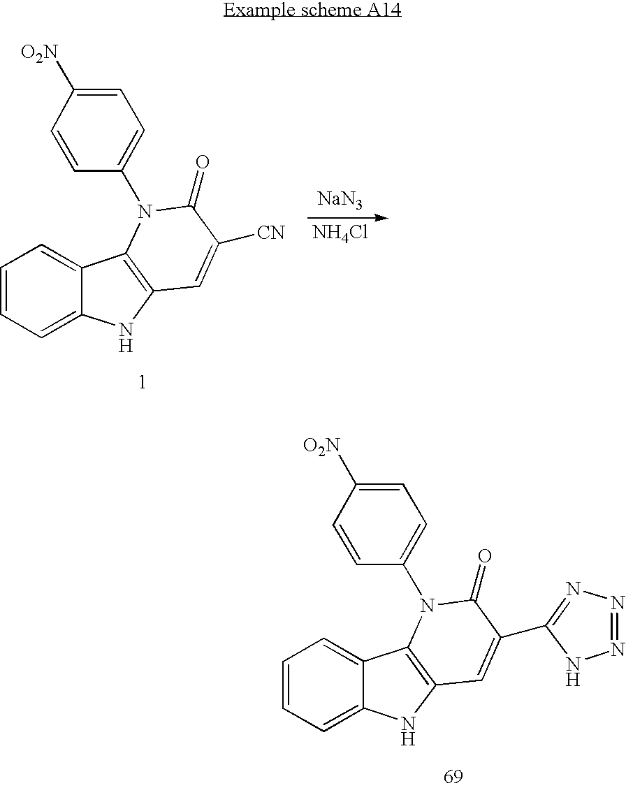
[NaN3].[NH4Cl].C1=CC=C2C(=C1)C1=C(N2)C=C([CN])C(=O)N1C1=CC=C([O2N])C=C1.C1=CC=C2C(=C1)C1=C(N2)C=C(C2=NN=NN2)C(=O)N1C1=CC=C([O2N])C=C1
